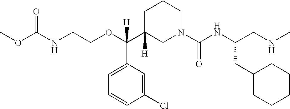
O(C(C1([H])CN(C(NC(CNC)CC2CCCCC2)=O)CCC1)(C1=CC=CC(Cl)=C1)[H])CCNC(OC)=O
